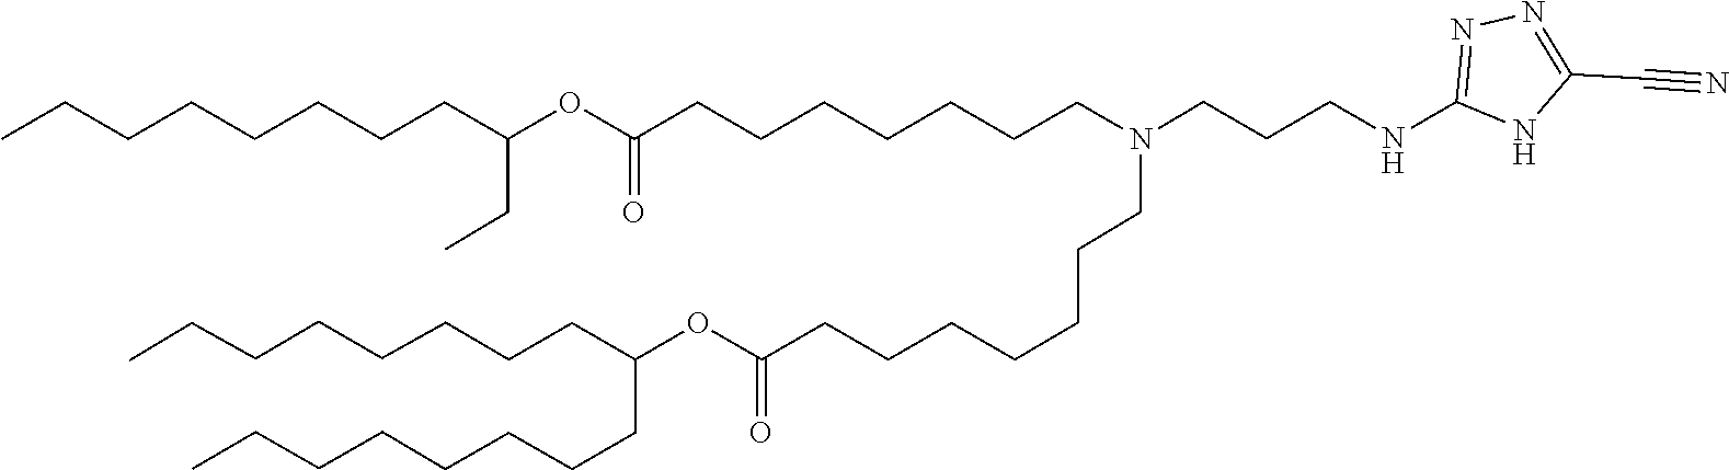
O(C(=O)CCCCCCCN(CCCNC1=NN=C(C#N)N1)CCCCCCCC(OC(CC)CCCCCCCC)=O)C(CCCCCCCC)CCCCCCCC
